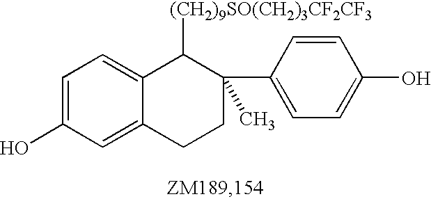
C1=C(O)C=C2C(=C1)C([(CH2)9SO(CH2)3CF2CF3])C(C1=CC=C(O)C=C1)(C)CC2
